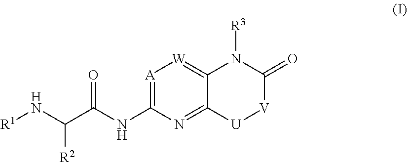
N(C([R2])C(NC1=[A][W]=C2C(=N1)[U][V]C(=O)N2[R3])=O)[R1]
